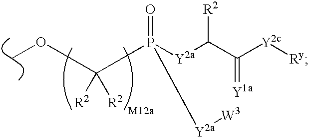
COC([R2])([R2])P(=O)([Y2a]C(C([Y2c][Ry])=[Y1a])[R2])[Y2a][W3]
